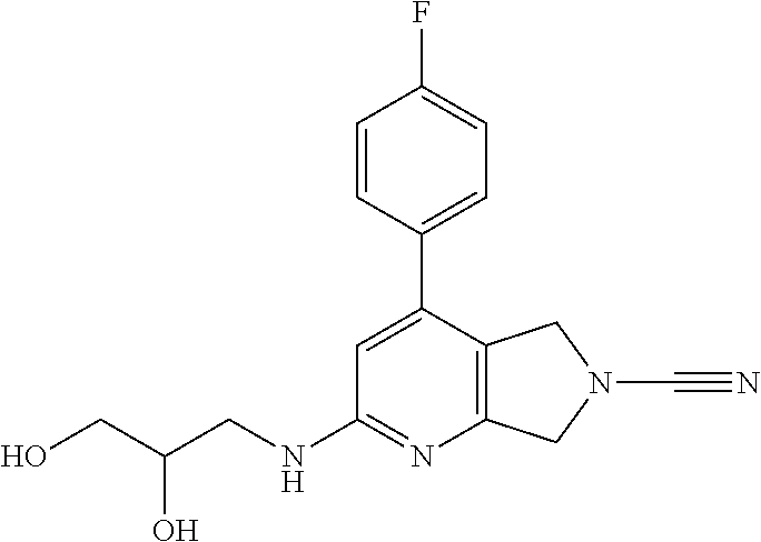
C1=C(C2=CC=C(F)C=C2)C2=C(N=C1NCC(CO)O)CN(C#N)C2
